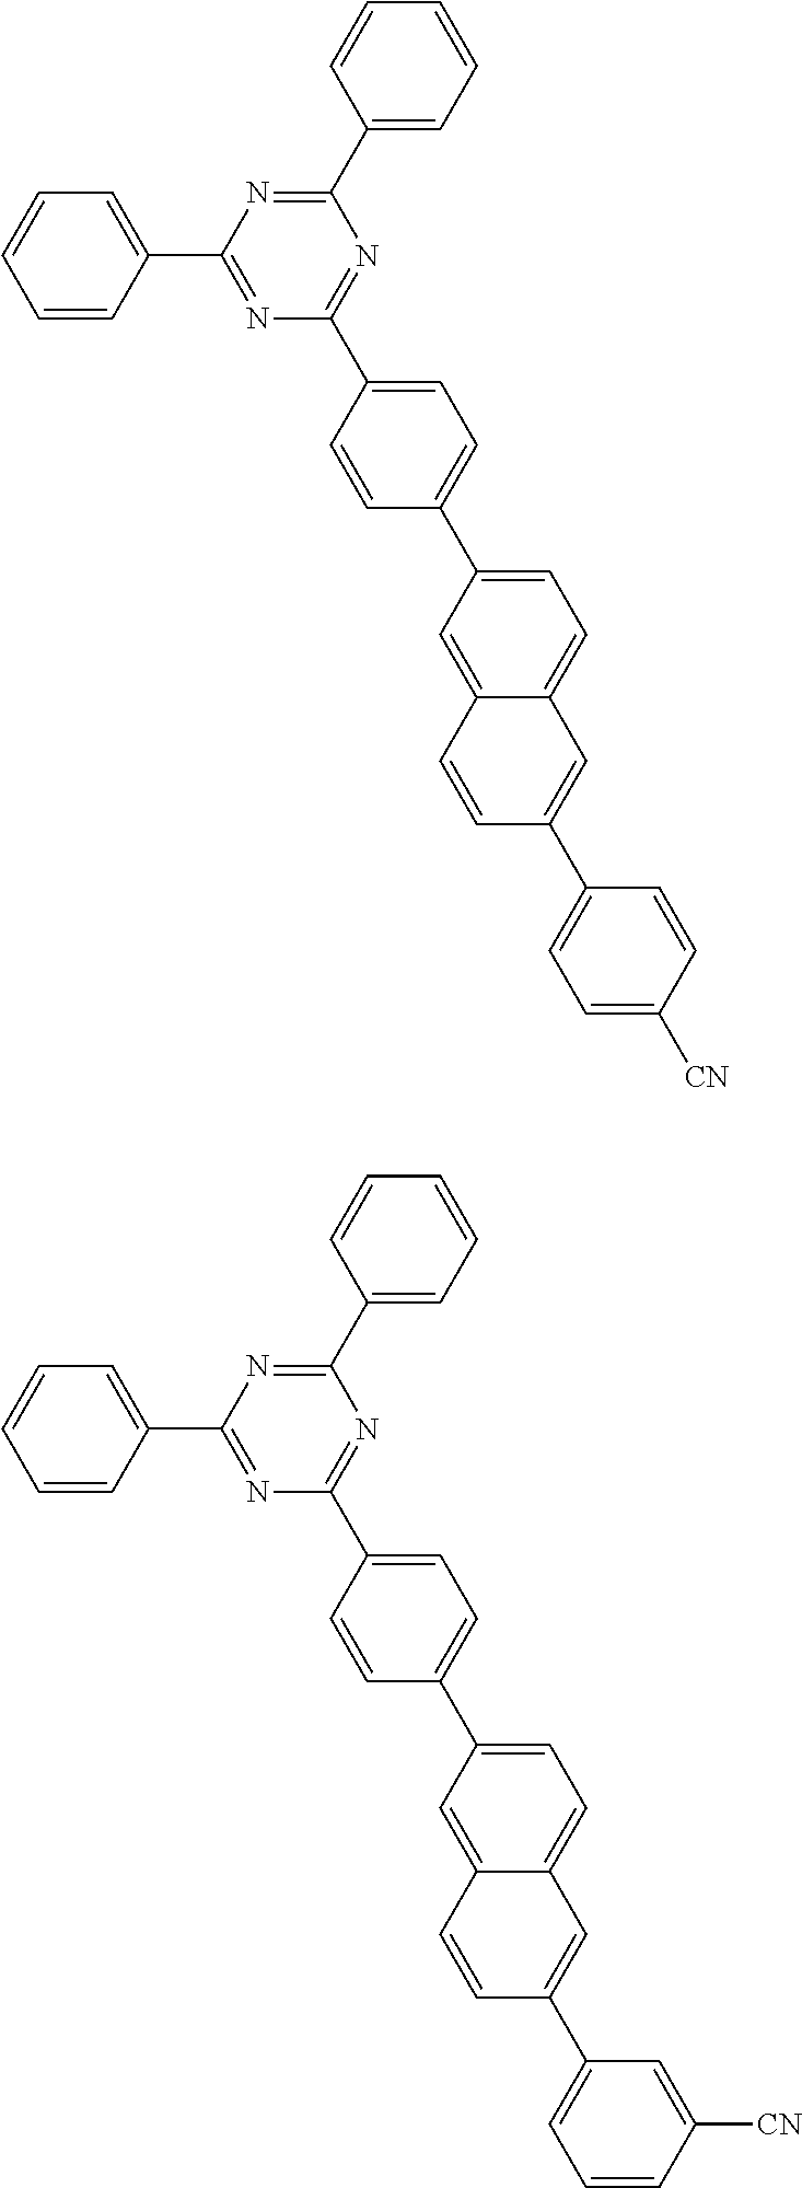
C1=CC(C2=NC(C3=CC=C(C4=CC=C5C(=C4)C=CC(C4=CC=C([CN])C=C4)=C5)C=C3)=NC(C3=CC=CC=C3)=N2)=CC=C1.C1=CC(C2=NC(C3=CC=C(C4=CC=C5C(=C4)C=CC(C4=CC=CC([CN])=C4)=C5)C=C3)=NC(C3=CC=CC=C3)=N2)=CC=C1
